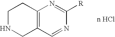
[n HCl].C1NCC2=C(C1)N=C([R])N=C2
